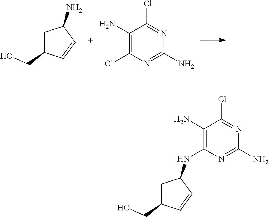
C1C(CO)C=CC1N.C1(N)=C(Cl)N=C(N)N=C1Cl.C1(N)=C(NC2CC(CO)C=C2)N=C(N)N=C1Cl
